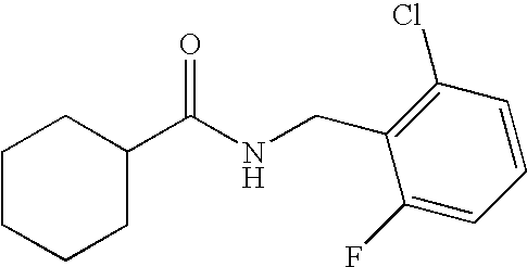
C1CCCC(C(NCC2=C(Cl)C=CC=C2F)=O)C1
